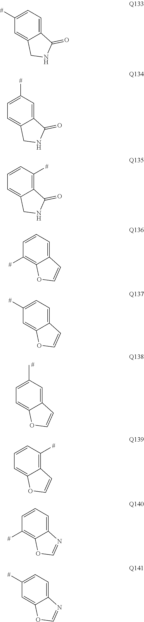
C12=CC([#])=CC=C1CNC2=O.C12=CC(C)=CC=C1OC=C2.C12=CC=C([#])C=C1CNC2=O.C12=C([#])C=CC=C1CNC2=O.C12=CC=CC([#])=C1OC=C2.C12=CC=C([#])C=C1OC=C2.C12=C([#])C=CC=C1OC=C2.C12=CC=CC([#])=C1OC=N2.C12=CC=C([#])C=C1OC=N2
